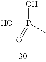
OP(O)(=O)C
